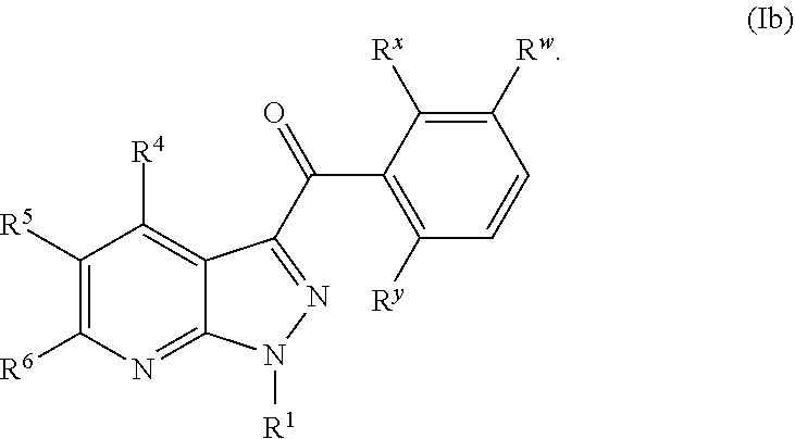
C1([R5])=C([R6])N=C2C(=C1[R4])C(C(C1=C([Ry])C=CC([Rw])=C1[Rx])=O)=NN2[R1]
